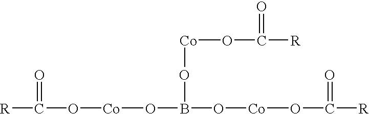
[R]C(=O)O[Co]OB(O[Co]OC([R])=O)O[Co]OC([R])=O
